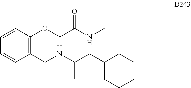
C1=CC(OCC(=O)NC)=C(CNC(CC2CCCCC2)C)C=C1
